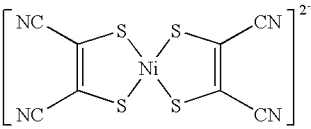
C1([NC])=C([NC])S[Ni]2(S1)SC([CN])=C([CN])S2
